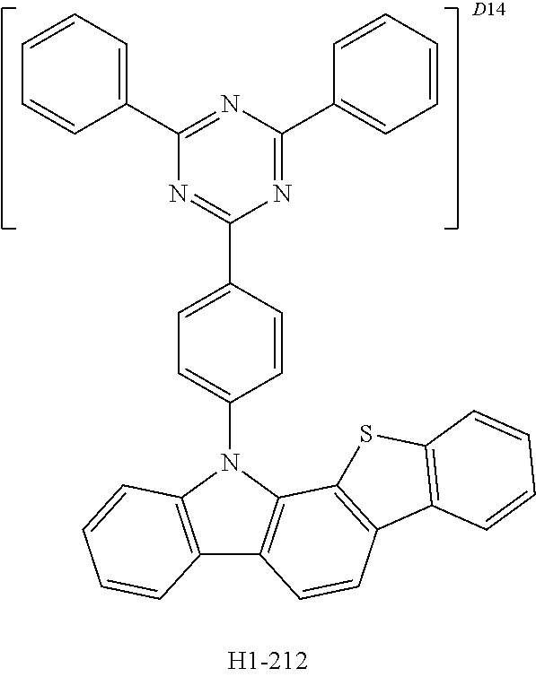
C12=C(N(C3=CC=C(C4=NC(C5=CC=CC=C5)=NC(C5=CC=CC=C5)=N4)C=C3)C3=C1C=CC1=C3SC3=C1C=CC=C3)C=CC=C2.[D14]
